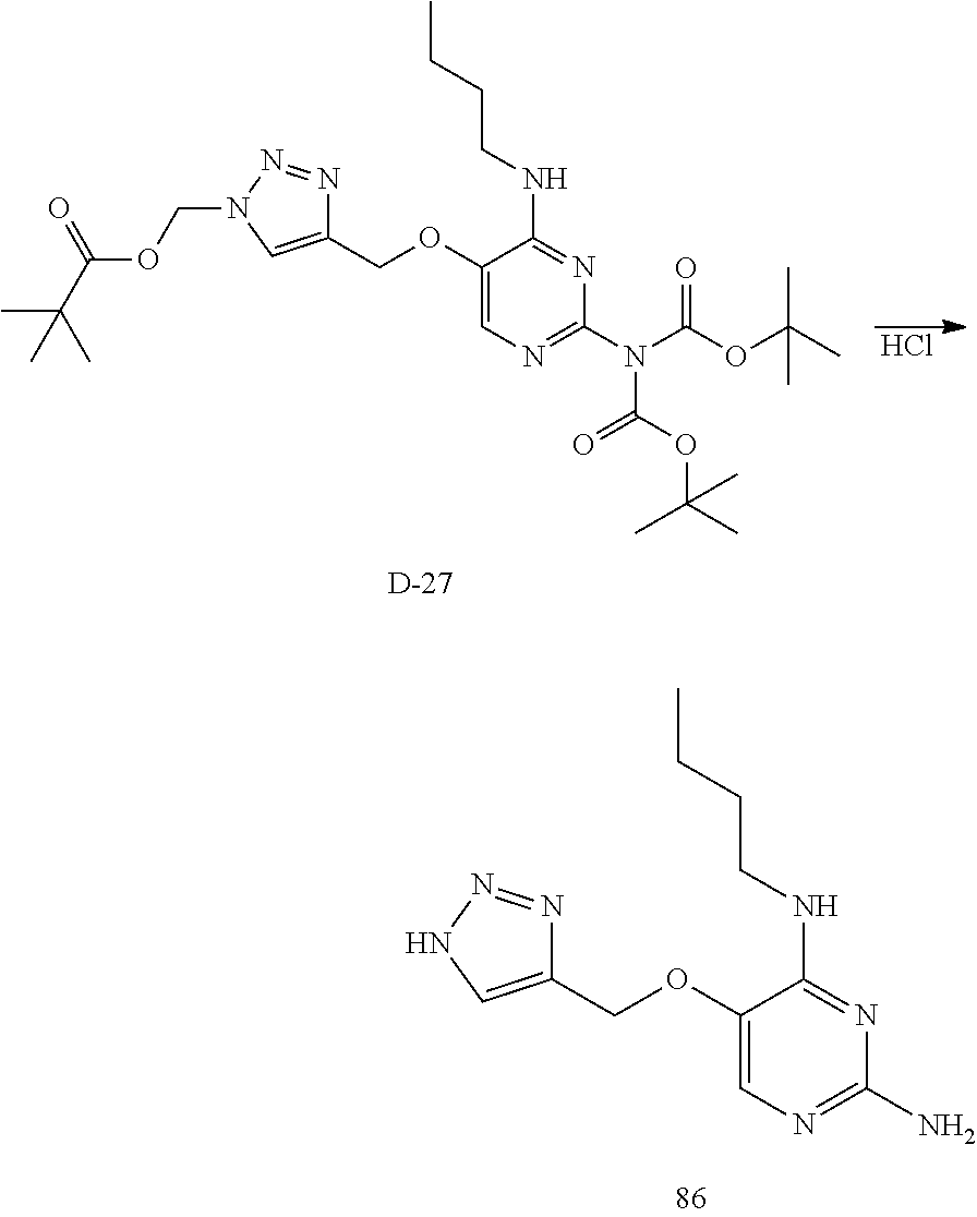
Cl.C1(OCC2=CN(COC(C(C)(C)C)=O)N=N2)=CN=C(N(C(OC(C)(C)C)=O)C(OC(C)(C)C)=O)N=C1NCCCC.[D].C1(OCC2=CNN=N2)=CN=C(N)N=C1NCCCC
